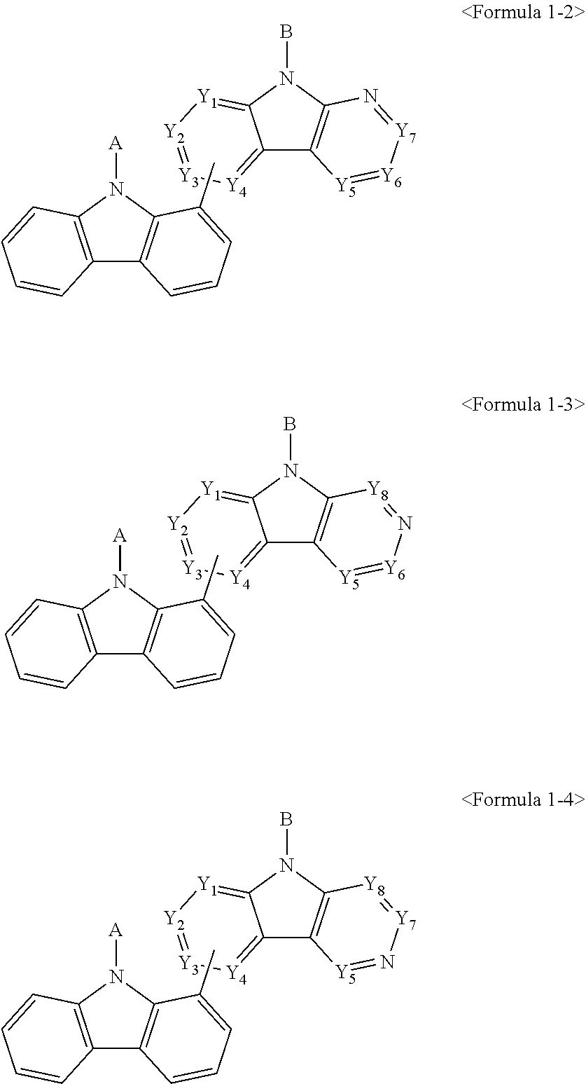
C12=[Y4][Y3]=[Y2][Y1]=C1N(B)C1=C2[Y5]=[Y6][Y7]=N1.C12=C(N([A])C3=C1C=CC=C3C)C=CC=C2.C12=[Y4][Y3]=[Y2][Y1]=C1N(B)C1=C2[Y5]=[Y6]N=[Y8]1.C12=C(N([A])C3=C1C=CC=C3C)C=CC=C2.C12=[Y4][Y3]=[Y2][Y1]=C1N(B)C1=C2[Y5]=N[Y7]=[Y8]1.C12=C(N([A])C3=C1C=CC=C3C)C=CC=C2
